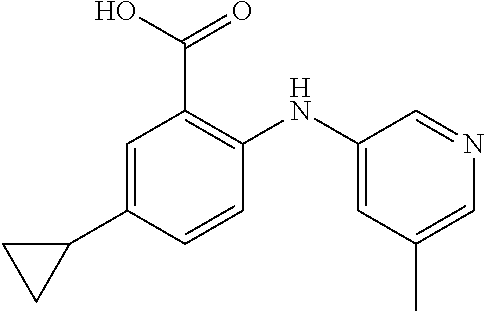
C1=C(C2CC2)C=CC(NC2=CC(C)=CN=C2)=C1C(O)=O
